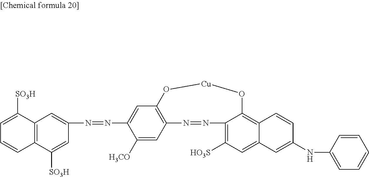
C1(N=NC2=CC3=C(C=C2[H3CO])N=NC2=C([HO3S])C=C4C(=C2O[Cu]O3)C=CC(NC2=CC=CC=C2)=C4)=CC2=C(C([SO3H])=C1)C=CC=C2[SO3H]
